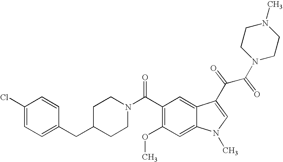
C1(Cl)=CC=C(CC2CCN(C(C3=C(OC)C=C4C(=C3)C(C(C(N3CCN(C)CC3)=O)=O)=CN4C)=O)CC2)C=C1
